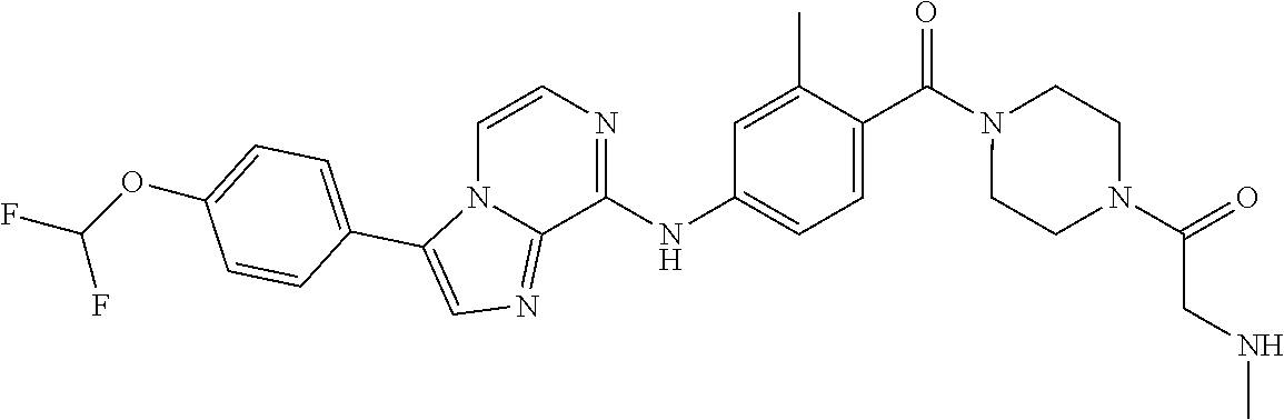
C(N1CCN(C(=O)CNC)CC1)(C1=CC=C(NC2=NC=CN3C2=NC=C3C2=CC=C(OC(F)F)C=C2)C=C1C)=O
